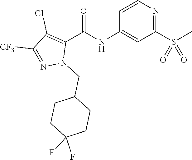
C1=CN=C(S(C)(=O)=O)C=C1NC(C1=C(Cl)C([CF3])=NN1CC1CCC(F)(F)CC1)=O
